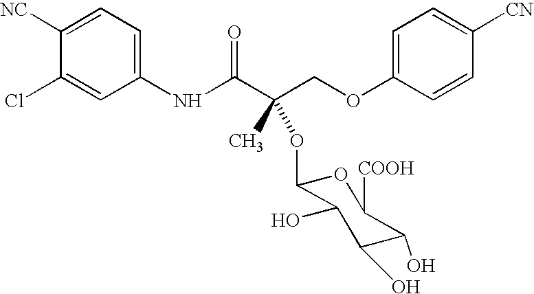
C1([NC])=CC=C(NC(C(COC2=CC=C([CN])C=C2)(C)OC2OC([COOH])C(O)C(O)C2O)=O)C=C1Cl
